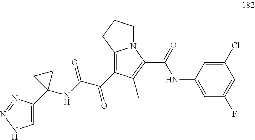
C1=C(C2(NC(C(C3=C4N(C(C(NC5=CC(F)=CC(Cl)=C5)=O)=C3C)CCC4)=O)=O)CC2)N=NN1
